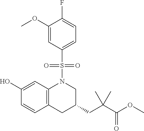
C1(OC)=CC(S(=O)(=O)N2C3=C(CC(CC(C(OC)=O)(C)C)C2)C=CC(O)=C3)=CC=C1F
